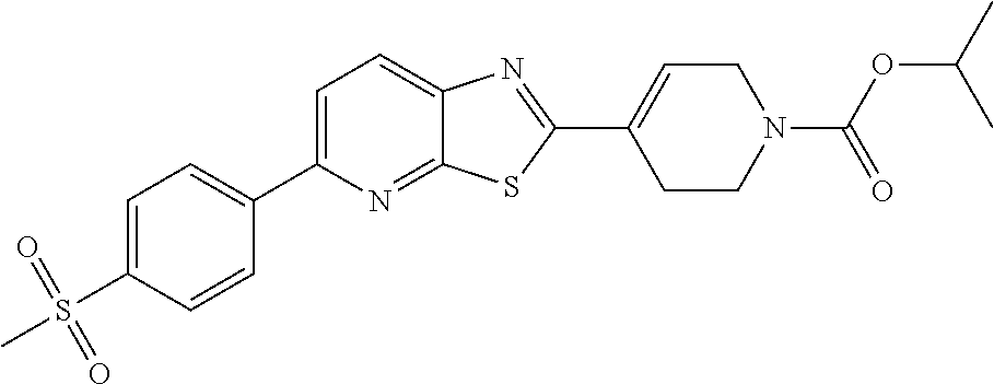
C1=C(C2=CC=C(S(=O)(=O)C)C=C2)N=C2C(=C1)N=C(C1=CCN(C(OC(C)C)=O)CC1)S2
